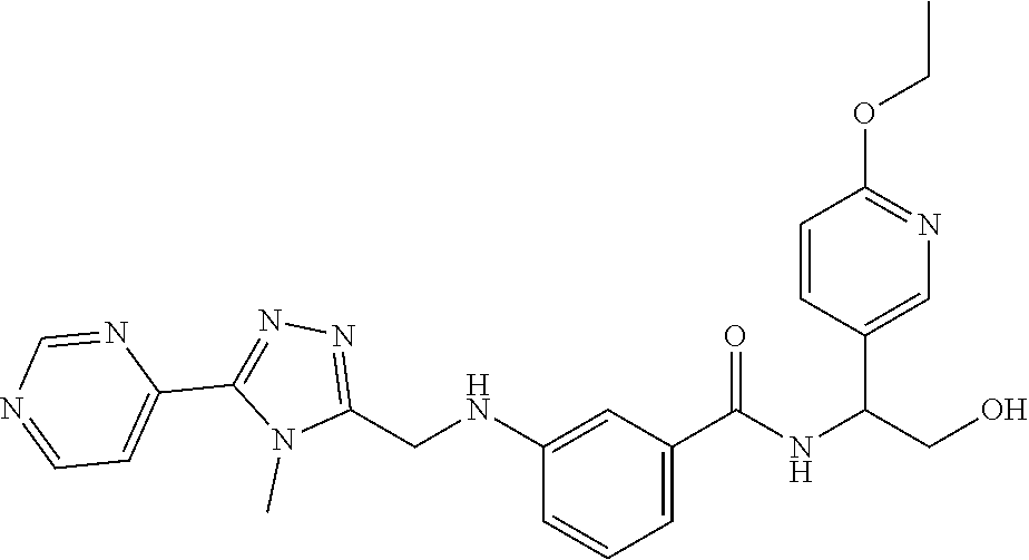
C1(NCC2=NN=C(C3=CC=NC=N3)N2C)=CC(C(NC(CO)C2=CN=C(OCC)C=C2)=O)=CC=C1
